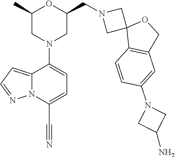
C1(C)CN(C2=CC=C(C#N)N3C2=CC=N3)CC(CN2CC3(C2)C2=C(CO3)C=C(N3CC(N)C3)C=C2)O1
